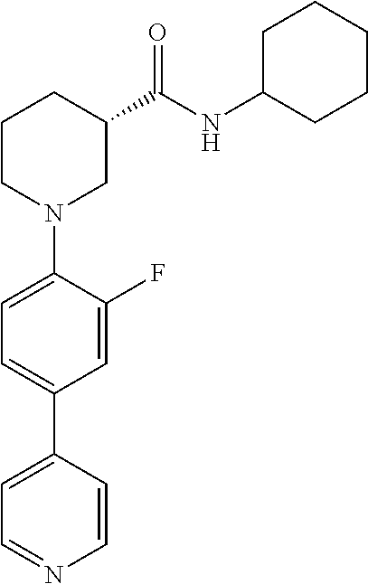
C1=C(F)C(N2CC(C(NC3CCCCC3)=O)CCC2)=CC=C1C1=CC=NC=C1
